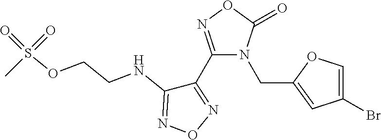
C1(C2=NOC(=O)N2CC2=CC(Br)=CO2)=NON=C1NCCOS(=O)(=O)C
